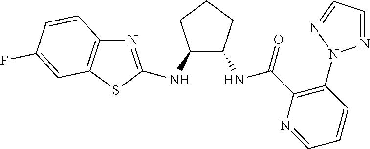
N1=C(NC2C(NC(C3=C(N4N=CC=N4)C=CC=N3)=O)CCC2)SC2=C1C=CC(F)=C2
